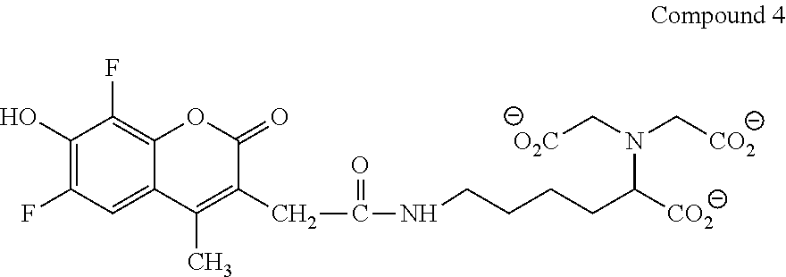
C1(O)=C(F)C=C2C(=C1F)OC(=O)C(CC(NCCCCC([CO2])N(C[CO2])C[O2C])=O)=C2C
